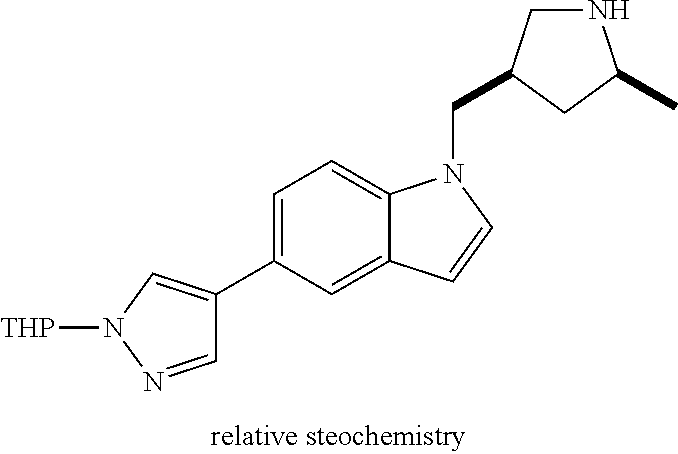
C1=C(C2=CN([THP])N=C2)C=C2C(=C1)N(CC1CNC(C)C1)C=C2
